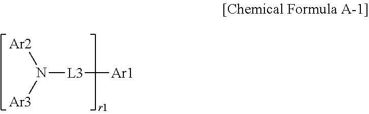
N([L3][Ar1])([Ar2])[Ar3]
